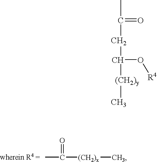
CC(=O)[(CH2)x]C.CC(=O)CC([(CH2)y]C)O[R4]
